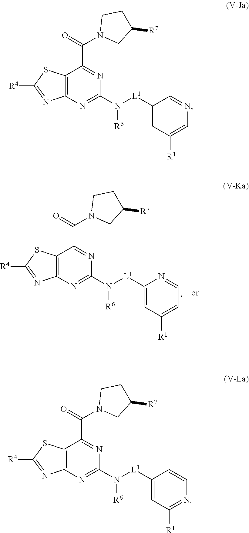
C12=C(N=C(N([L1]C3=CC([R1])=CC=N3)[R6])N=C1C(=O)N1CC([R7])CC1)N=C([R4])S2.C12=C(N=C(N([L1]C3=CC([R1])=CN=C3)[R6])N=C1C(=O)N1CC([R7])CC1)N=C([R4])S2.C12=C(N=C(N([L1]C3=CC([R1])=NC=C3)[R6])N=C1C(=O)N1CC([R7])CC1)N=C([R4])S2
